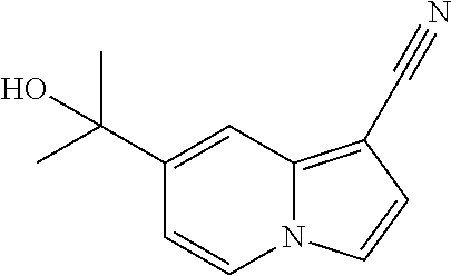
N12C(=C(C#N)C=C1)C=C(C(C)(C)O)C=C2
